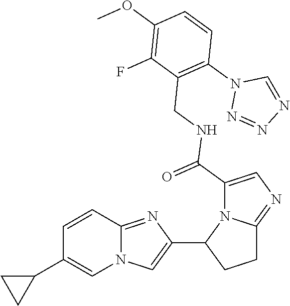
N12C(=NC(C3CCC4=NC=C(C(NCC5=C(N6N=NN=C6)C=CC(OC)=C5F)=O)N34)=C1)C=CC(C1CC1)=C2
